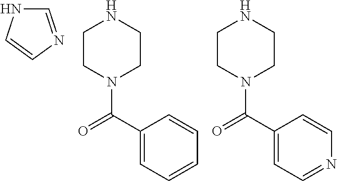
C1=NC=CN1.C1CN(C(C2=CC=CC=C2)=O)CCN1.C1CN(C(C2=CC=NC=C2)=O)CCN1
